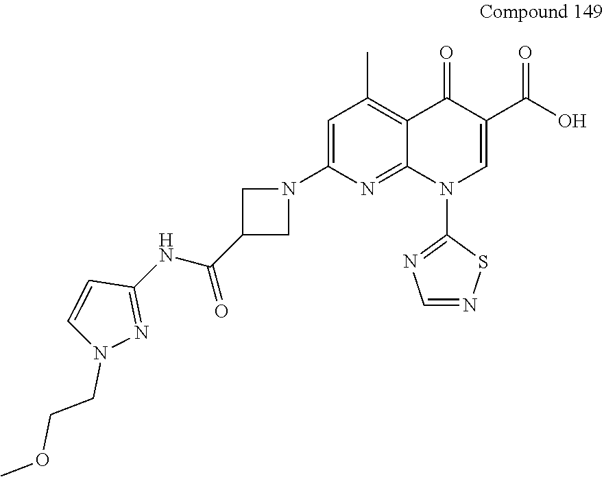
C1=C(N2CC(C(NC3=NN(CCOC)C=C3)=O)C2)N=C2C(=C1C)C(=O)C(C(O)=O)=CN2C1=NC=NS1
